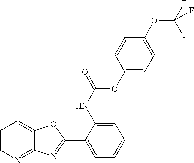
C1=CN=C2C(=C1)OC(C1=CC=CC=C1NC(=O)OC1=CC=C(OC(F)(F)F)C=C1)=N2
